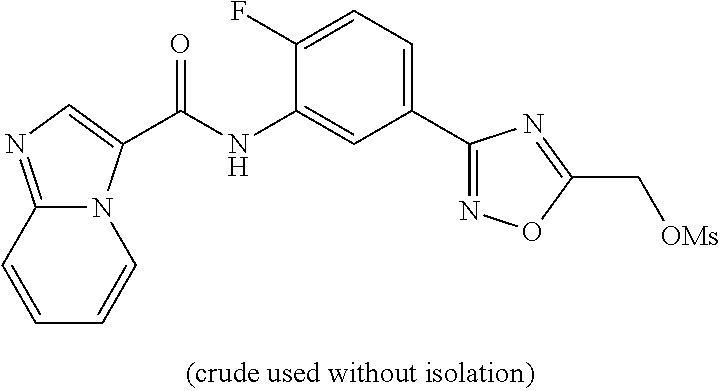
N12C(=NC=C1C(NC1=CC(C3=NOC(C[OMs])=N3)=CC=C1F)=O)C=CC=C2
